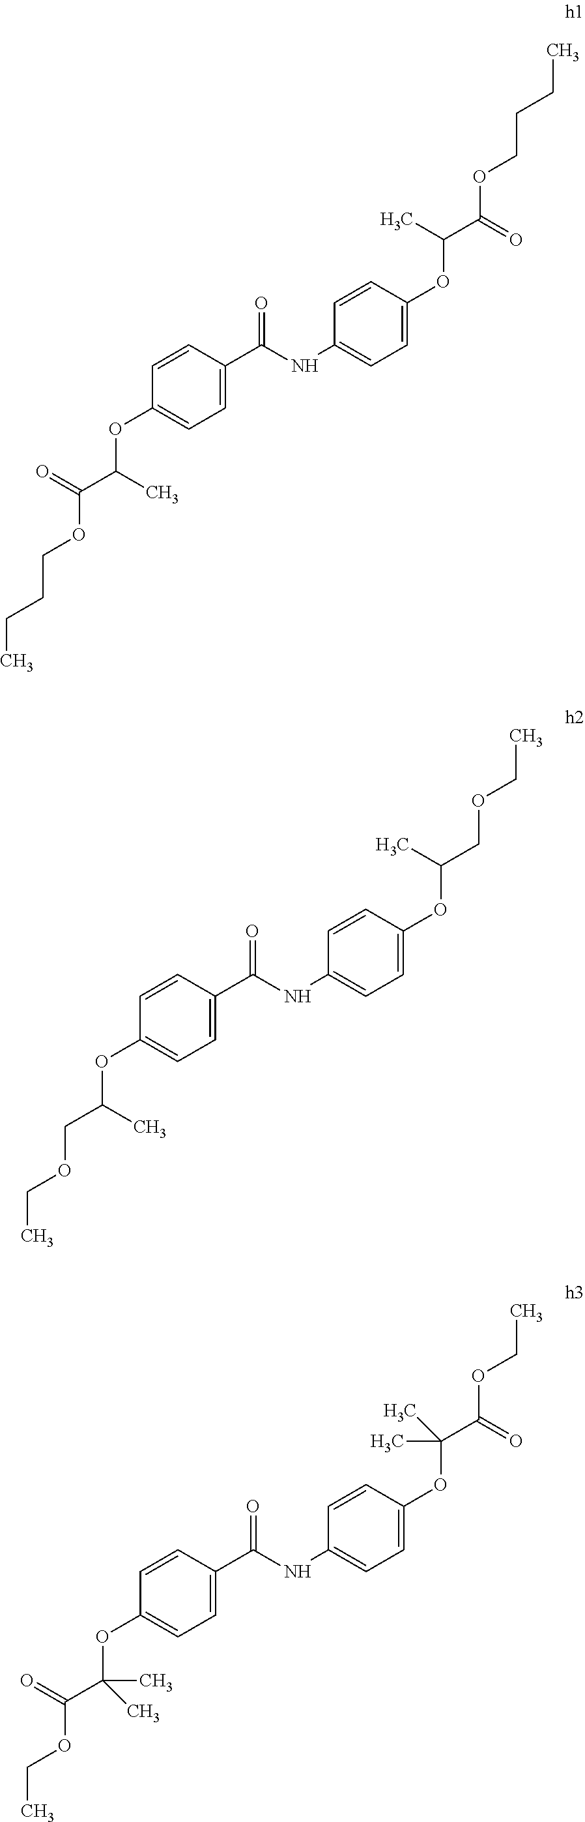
C1=CC(OC(C(OCCCC)=O)C)=CC=C1C(NC1=CC=C(OC(C(OCCCC)=O)C)C=C1)=O.C1=CC(OC(COCC)C)=CC=C1C(NC1=CC=C(OC(COCC)C)C=C1)=O.C1=CC(OC(C(OCC)=O)(C)C)=CC=C1C(NC1=CC=C(OC(C(OCC)=O)(C)C)C=C1)=O
